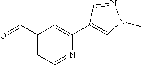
O=CC1=CC=NC(C2=CN(C)N=C2)=C1
